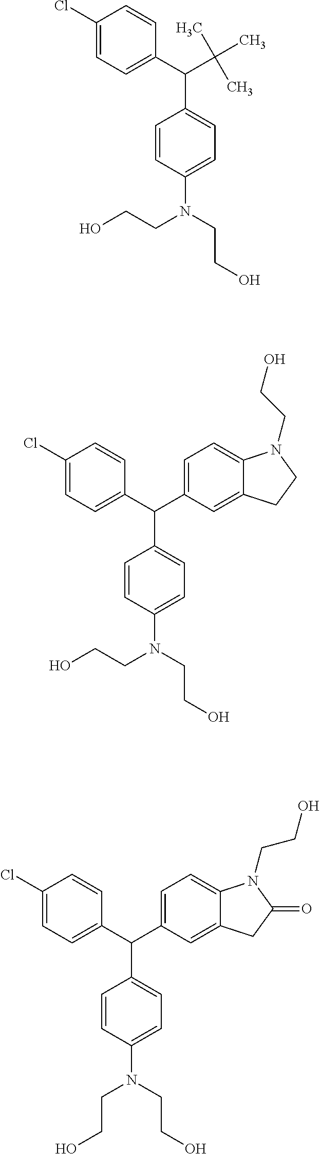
C1(Cl)=CC=C(C(C(C)(C)C)C2=CC=C(N(CCO)CCO)C=C2)C=C1.C1(Cl)=CC=C(C(C2=CC=C3C(=C2)CCN3CCO)C2=CC=C(N(CCO)CCO)C=C2)C=C1.C1(Cl)=CC=C(C(C2=CC=C3C(=C2)CC(=O)N3CCO)C2=CC=C(N(CCO)CCO)C=C2)C=C1
